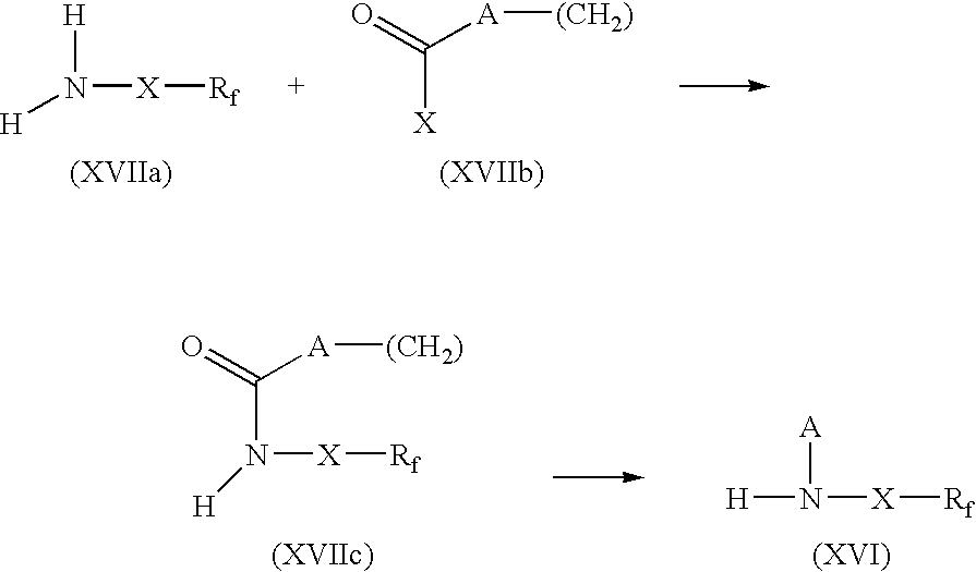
C([X])([A][(CH2)])=O.[H]N([X][Rf])[H].[H]N([X][Rf])[A].[X]([Rf])N([H])C([A][(CH2)])=O
